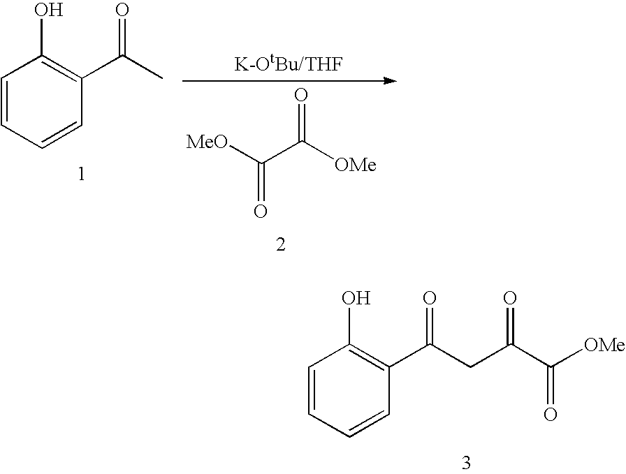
C1=CC=CC(C(CC(C([OMe])=O)=O)=O)=C1O.C(C([OMe])=O)([MeO])=O.C1=CC=CC(C(C)=O)=C1O
